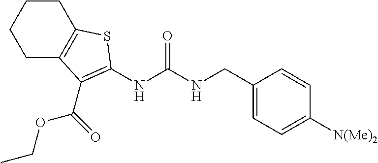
C1CC2=C(CC1)SC(NC(NCC1=CC=C([N(Me)2])C=C1)=O)=C2C(OCC)=O
